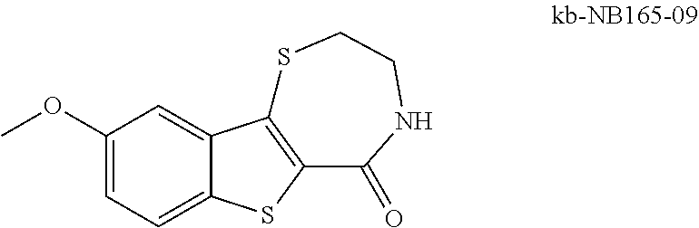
C1(OC)=CC=C2C(=C1)C1=C(S2)C(=O)NCCS1
